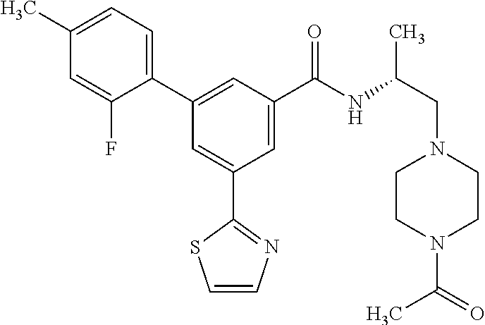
C1=CN=C(C2=CC(C3=CC=C(C)C=C3F)=CC(C(NC(CN3CCN(C(=O)C)CC3)C)=O)=C2)S1
